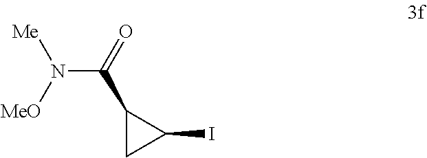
C1(C(=O)N([MeO])[Me])CC1I
